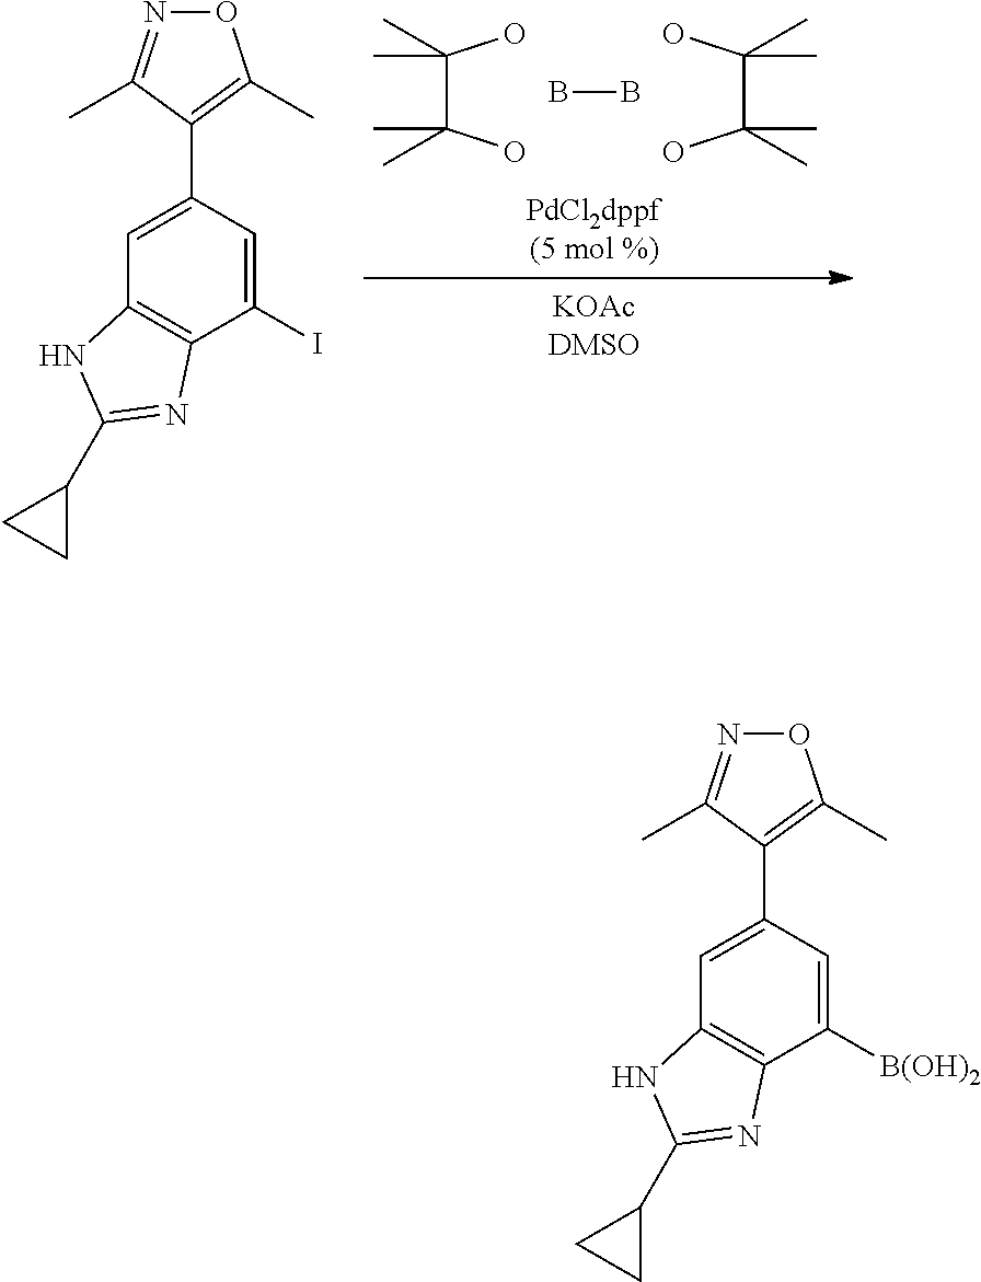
C(C(O)(C)C)(O)(C)C.BB.C(C(O)(C)C)(O)(C)C.C12=C(C(I)=CC(C3=C(C)ON=C3C)=C1)N=C(C1CC1)N2.C12=C(C([B(OH)2])=CC(C3=C(C)ON=C3C)=C1)N=C(C1CC1)N2
